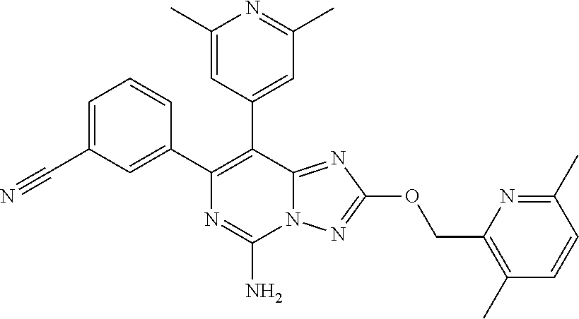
C1(C)=CC(C2=C(C3=CC(C#N)=CC=C3)N=C(N)N3C2=NC(OCC2=C(C)C=CC(C)=N2)=N3)=CC(C)=N1
